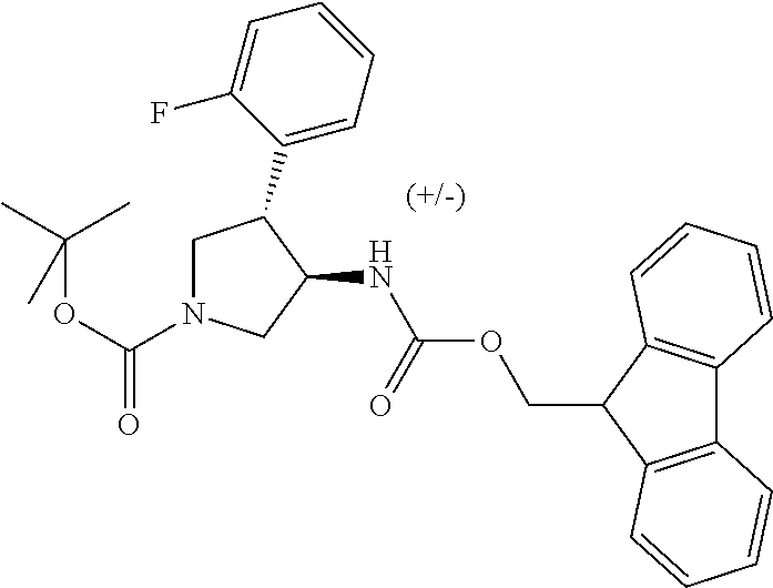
C1(C2CN(C(=O)OC(C)(C)C)CC2NC(=O)OCC2C3=C(C4=C2C=CC=C4)C=CC=C3)=CC=CC=C1F
